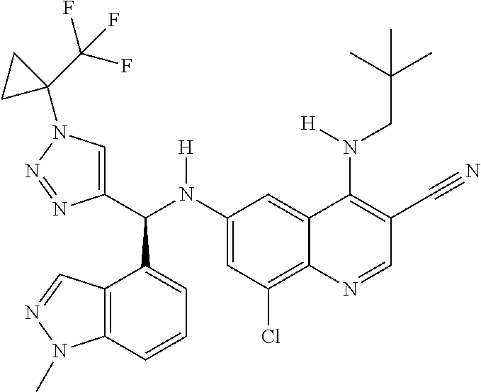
C1(N(C(C2=CN(C3(C(F)(F)F)CC3)N=N2)C2=CC=CC3=C2C=NN3C)[H])=CC(Cl)=C2C(=C1)C(N(CC(C)(C)C)[H])=C(C#N)C=N2
